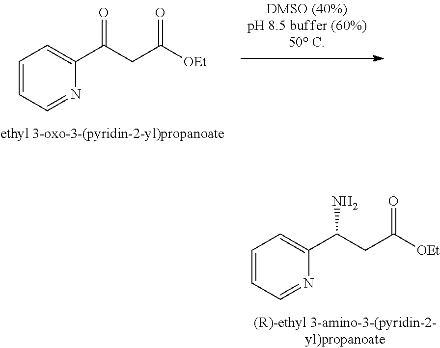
C1=CC=NC(C(CC([OEt])=O)N)=C1.C1=CC=NC(C(CC([OEt])=O)=O)=C1
